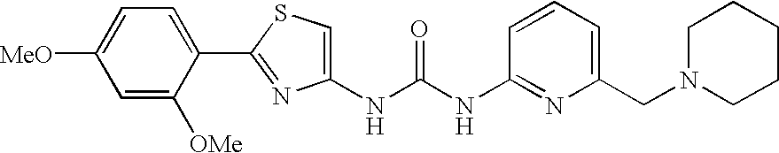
N(C(NC1=NC(CN2CCCCC2)=CC=C1)=O)C1=CSC(C2=CC=C([MeO])C=C2[OMe])=N1
